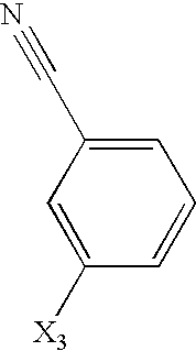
C1=C([X3])C=CC=C1C#N
